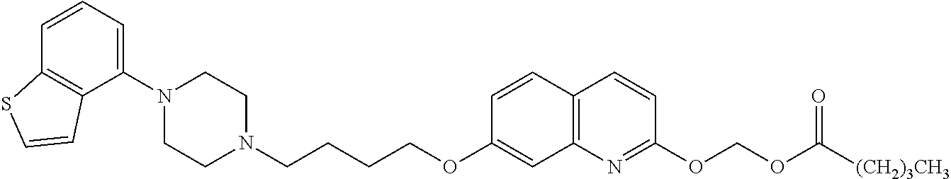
C1(N2CCN(CCCCOC3=CC4=C(C=C3)C=CC(OCOC([(CH2)3CH3])=O)=N4)CC2)=CC=CC2=C1C=CS2
